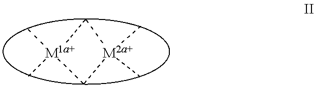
C[M1a+]1(C)C[M2a+](C)(C)C1
